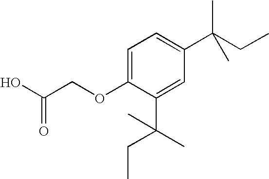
C1=C(OCC(O)=O)C(C(C)(CC)C)=CC(C(CC)(C)C)=C1
